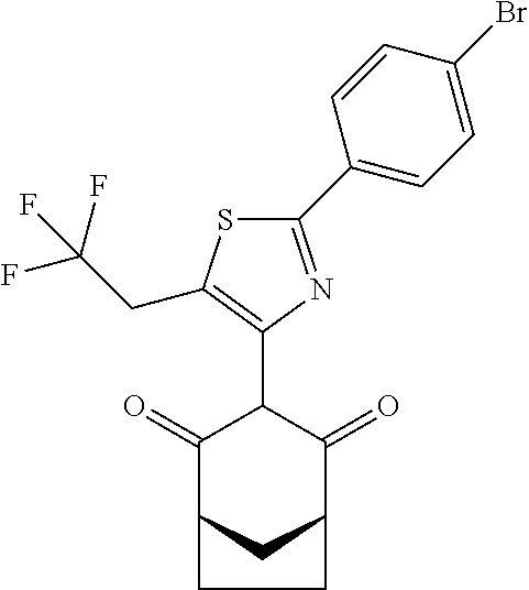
C1(=O)C2CC(C(=O)C1C1=C(CC(F)(F)F)SC(C3=CC=C(Br)C=C3)=N1)CC2
